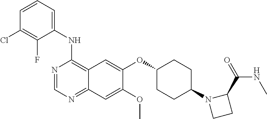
C1(NC2=C3C(=NC=N2)C=C(OC)C(OC2CCC(N4CCC4C(=O)NC)CC2)=C3)=CC=CC(Cl)=C1F
